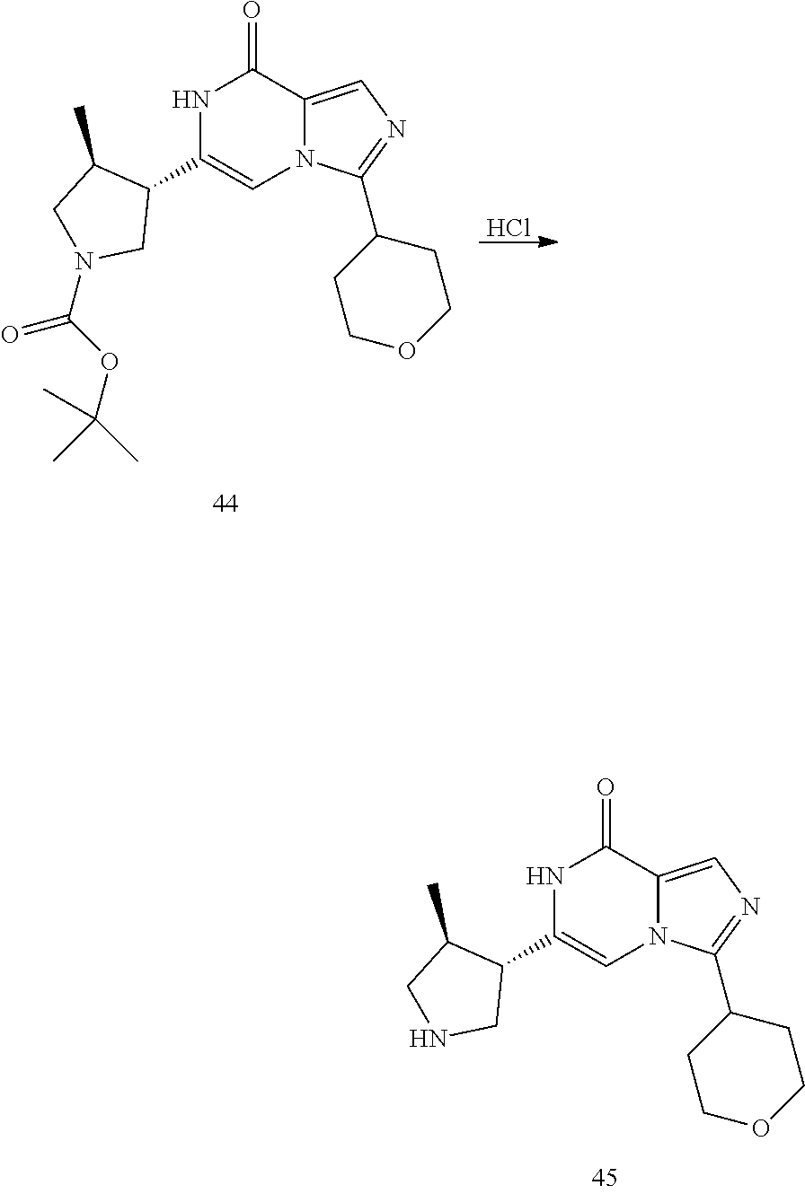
Cl.N1C(C2C(C)CN(C(OC(C)(C)C)=O)C2)=CN2C(=CN=C2C2CCOCC2)C1=O.N1C(C2C(C)CNC2)=CN2C(=CN=C2C2CCOCC2)C1=O
